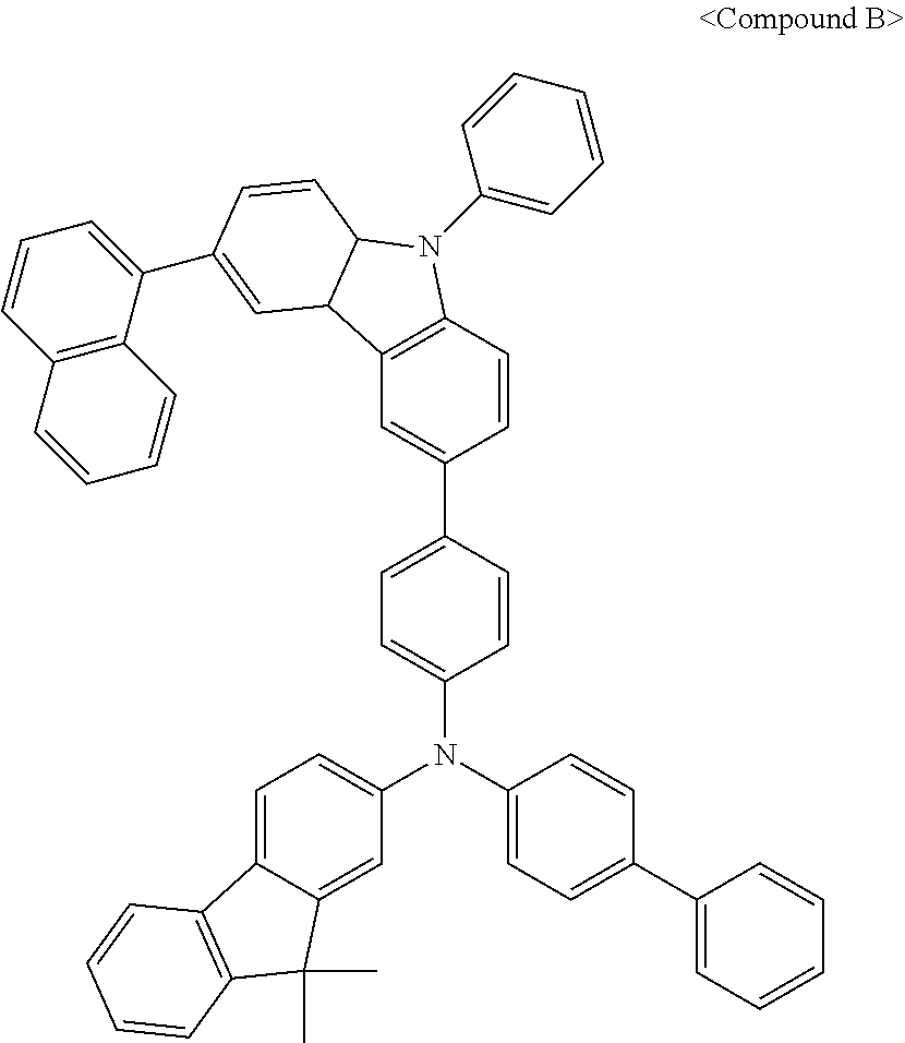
C1(C2=CC3C4=C(C=CC(C5=CC=C(N(C6=CC=C(C7=CC=CC=C7)C=C6)C6=CC=C7C(=C6)C(C)(C)C6=C7C=CC=C6)C=C5)=C4)N(C4=CC=CC=C4)C3C=C2)=CC=CC2=C1C=CC=C2
